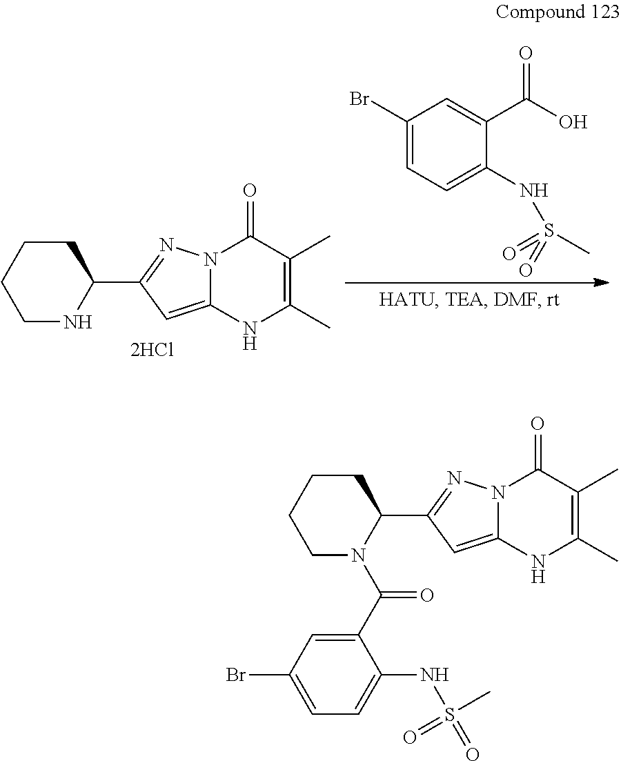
N12C(=CC(C3CCCCN3)=N1)NC(C)=C(C)C2=O.C1(Br)=CC=C(NS(=O)(C)=O)C(C(O)=O)=C1.N12C(=CC(C3CCCCN3C(C3=CC(Br)=CC=C3NS(=O)(C)=O)=O)=N1)NC(C)=C(C)C2=O
